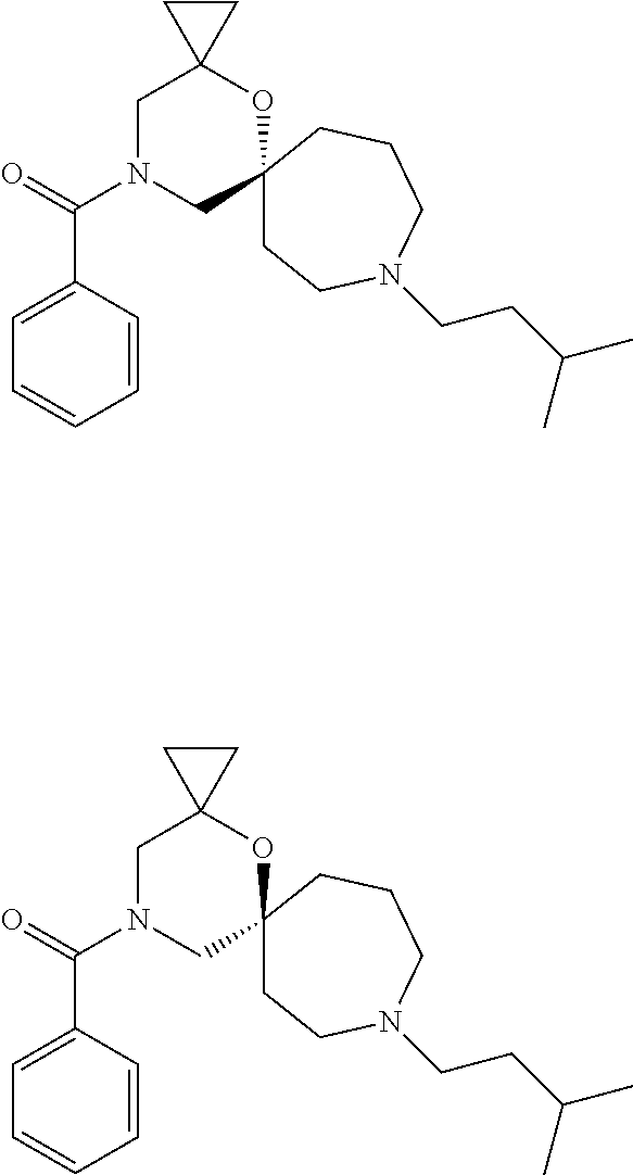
O=C(N1CC2(OC3(C1)CC3)CCN(CCC(C)C)CCC2)C1=CC=CC=C1.O=C(N1CC2(OC3(C1)CC3)CCN(CCC(C)C)CCC2)C1=CC=CC=C1
